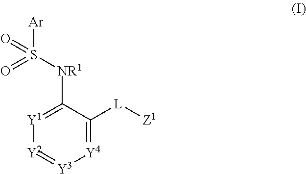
[Y4]1=C([L][Z1])C([NR1]S([Ar])(=O)=O)=[Y1][Y2]=[Y3]1
